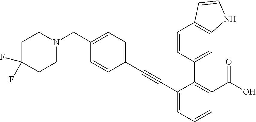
C1C(F)(F)CCN(CC2=CC=C(C#CC3=CC=CC(C(=O)O)=C3C3=CC4=C(C=CN4)C=C3)C=C2)C1
